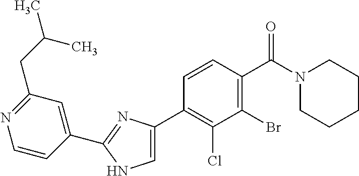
C1(C2=C(Cl)C(Br)=C(C(N3CCCCC3)=O)C=C2)=CNC(C2=CC(CC(C)C)=NC=C2)=N1
